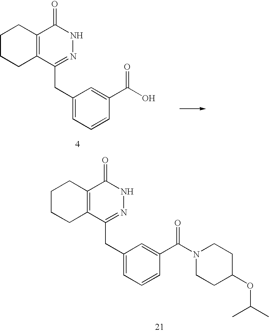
C12=C(C(CC3=CC=CC(C(N4CCC(OC(C)C)CC4)=O)=C3)=NNC1=O)CCCC2.C12=C(C(CC3=CC=CC(C(O)=O)=C3)=NNC1=O)CCCC2
